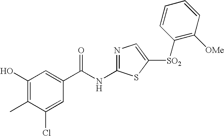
C1(O)=C(C)C(Cl)=CC(C(NC2=NC=C([SO2]C3=C([OMe])C=CC=C3)S2)=O)=C1
